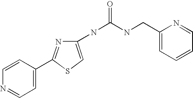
C1=CN=CC=C1C1=NC(NC(NCC2=CC=CC=N2)=O)=CS1
